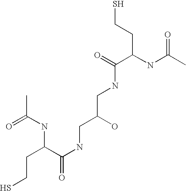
C(C(NC(C)=O)CCS)(=O)NCC(CNC(=O)C(CCS)NC(C)=O)O
